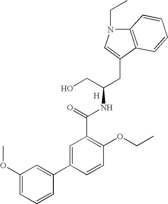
C12=C(C(CC(CO)NC(=O)C3=C(OCC)C=CC(C4=CC(OC)=CC=C4)=C3)=CN1CC)C=CC=C2.[H]
